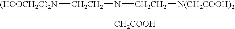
[(HOOCH2C)2N][CH2CH2]N([CH2COOH])[CH2CH2][N(CH2COOH)2]
